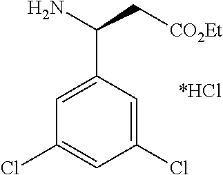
C1(C(N)C[CO2Et])=CC(Cl)=CC(Cl)=C1
